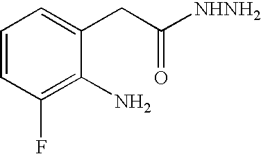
C1=CC(F)=C(N)C(CC(=O)[NHNH2])=C1
